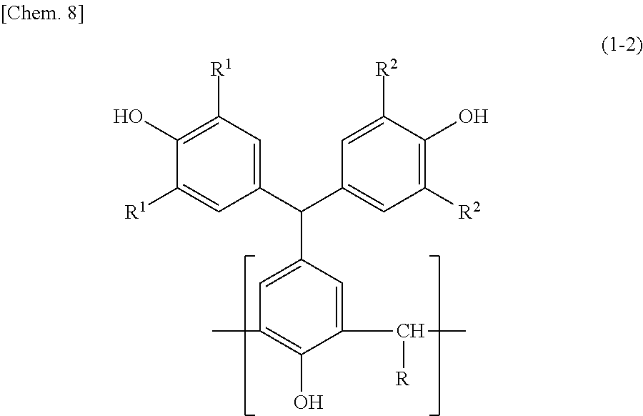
C1(C([R])C)=CC(C(C2=CC([R2])=C(O)C([R2])=C2)C2=CC([R1])=C(O)C([R1])=C2)=CC(C)=C1O
